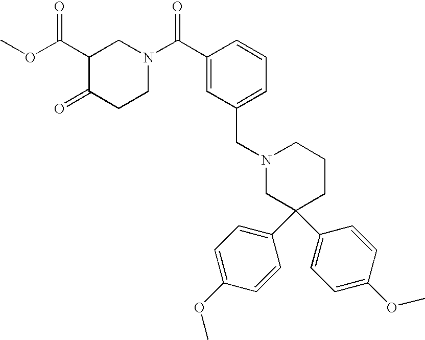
C1(C(=O)OC)C(=O)CCN(C(=O)C2=CC(CN3CC(C4=CC=C(OC)C=C4)(C4=CC=C(OC)C=C4)CCC3)=CC=C2)C1
